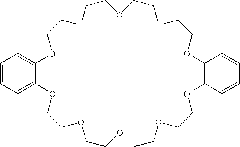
C1COCCOCCOC2=C(C=CC=C2)OCCOCCOCCOCCOC2=CC=CC=C2OCCO1
